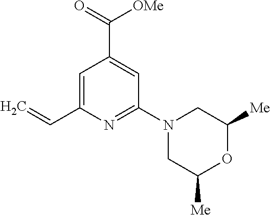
C1=C(C=C)N=C(N2CC([Me])OC([Me])C2)C=C1C(=O)[OMe]
